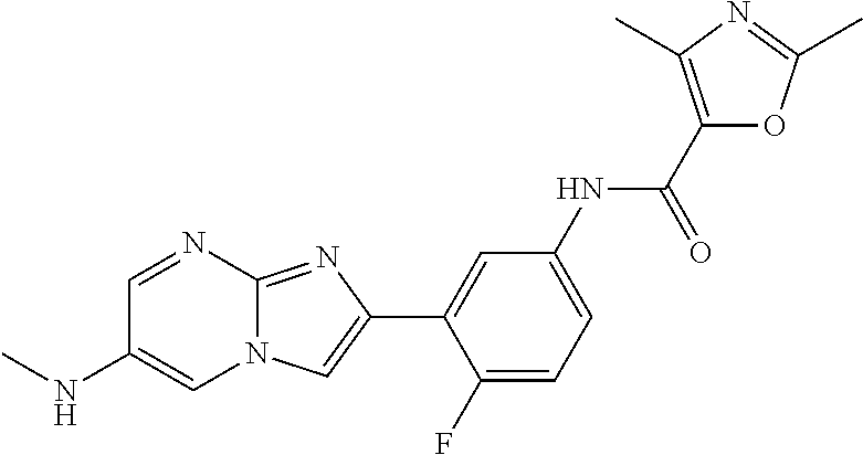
C1=NC2=NC(C3=CC(NC(C4=C(C)N=C(C)O4)=O)=CC=C3F)=CN2C=C1NC
